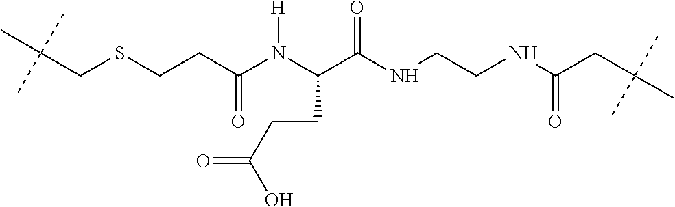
C(CSCCC(N(C(C(NCCNC(CC(C)(C)C)=O)=O)CCC(O)=O)[H])=O)(C)(C)C
